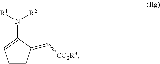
C1CC(=C[CO2R3])C(N([R1])[R2])=C1
